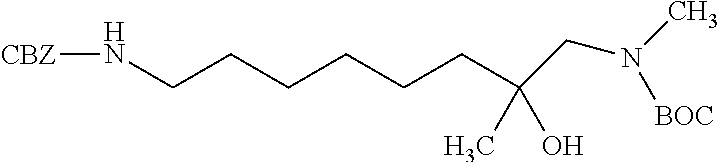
[CBZ]NCCCCCCC(CN(C)[BOC])(C)O
